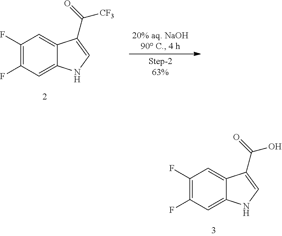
C1(F)=C(F)C=C2C(=C1)C(C(=O)O)=CN2.C1(F)=C(F)C=C2C(=C1)C(C(=O)[CF3])=CN2
